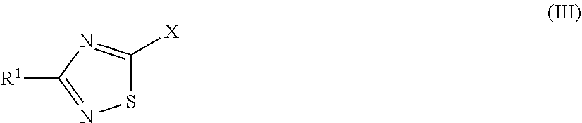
S1C([X])=NC([R1])=N1
